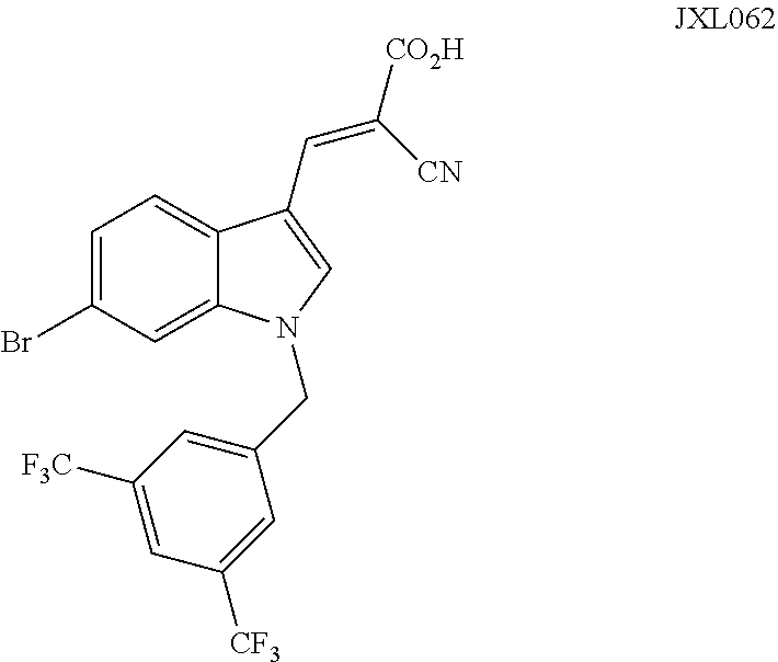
C1=C(Br)C=C2C(=C1)C(C=C([CO2H])[CN])=CN2CC1=CC([F3C])=CC([CF3])=C1
